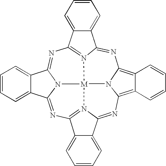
N1=C2N3=C(N=C4N5C(=NC6=N7C(=NC8=C9C(=C1N8[M]753)C=CC=C9)C1=CC=CC=C61)C1=CC=CC=C41)C1=CC=CC=C21
